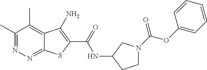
C1(C)=NN=C2C(=C1C)C(N)=C(C(=O)NC1CCN(C(OC3=CC=CC=C3)=O)C1)S2
